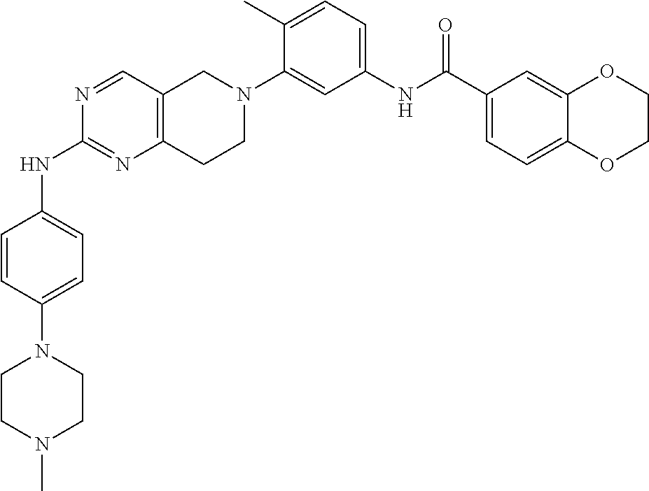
N1=CC2=C(N=C1NC1=CC=C(N3CCN(C)CC3)C=C1)CCN(C1=CC(NC(C3=CC=C4C(=C3)OCCO4)=O)=CC=C1C)C2
